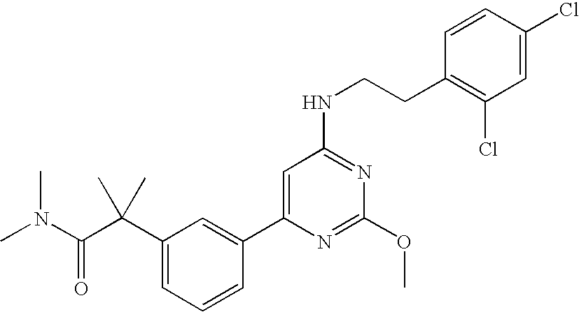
C1(C(C(N(C)C)=O)(C)C)=CC=CC(C2=CC(NCCC3=C(Cl)C=C(Cl)C=C3)=NC(OC)=N2)=C1
